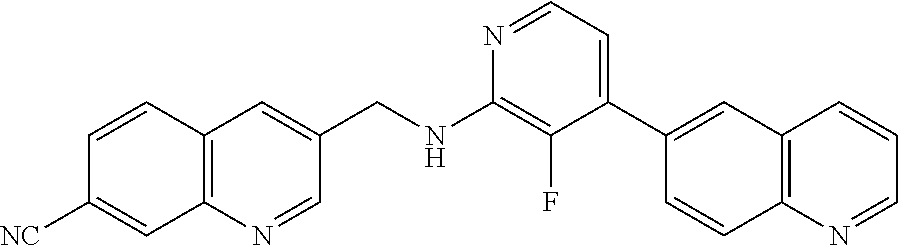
N1=CC=C(C2=CC3=C(C=C2)N=CC=C3)C(F)=C1NCC1=CC2=C(N=C1)C=C([NC])C=C2
